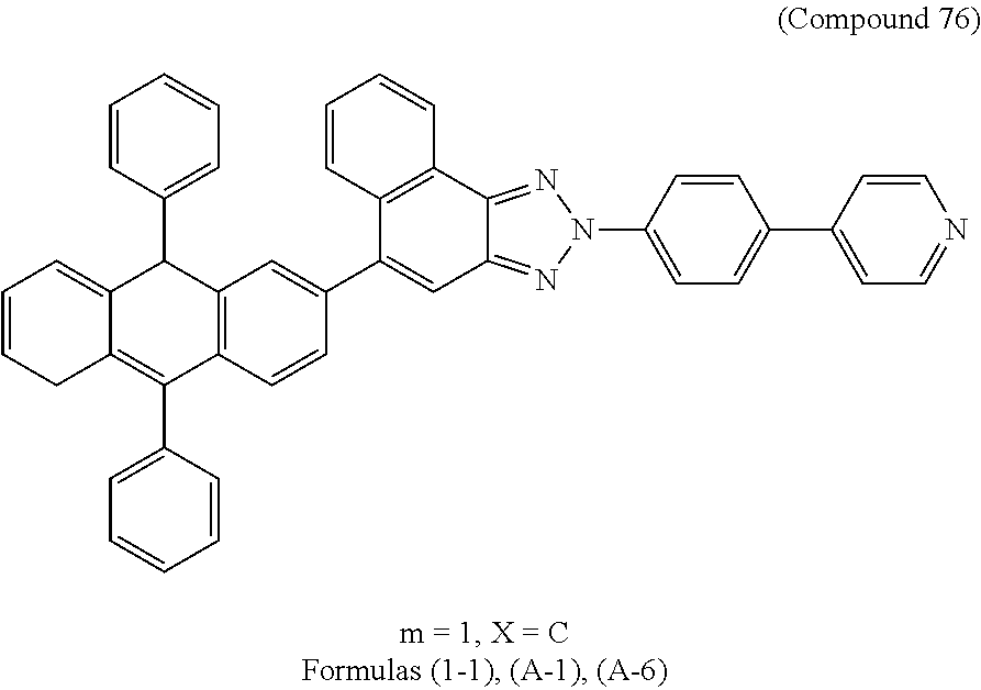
C12=C(C3=NN(C4=CC=C(C5=CC=NC=C5)C=C4)N=C3C=C1C1=CC3=C(C=C1)C(C1=CC=CC=C1)=C1C(=CC=CC1)C3C1=CC=CC=C1)C=CC=C2
